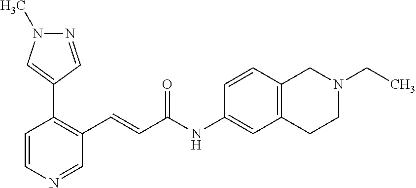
C1=CN=CC(C=CC(NC2=CC3=C(C=C2)CN(CC)CC3)=O)=C1C1=CN(C)N=C1
